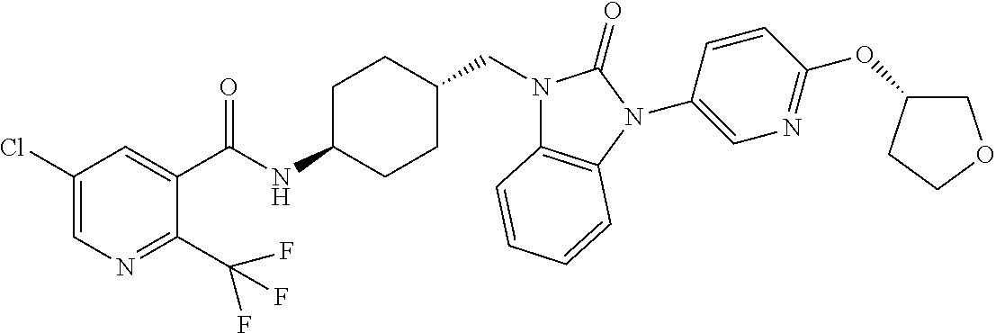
C1(Cl)=CN=C(C(F)(F)F)C(C(NC2CCC(CN3C4=C(N(C5=CN=C(OC6COCC6)C=C5)C3=O)C=CC=C4)CC2)=O)=C1
